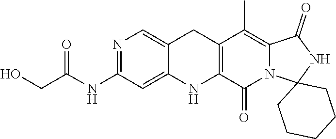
N1=C(NC(CO)=O)C=C2C(=C1)CC1=C(N2)C(=O)N2C(=C1C)C(=O)NC21CCCCC1
